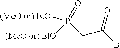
[(MeO or) EtO]P(=O)(CC(B)=O)[(MeO or) EtO]
